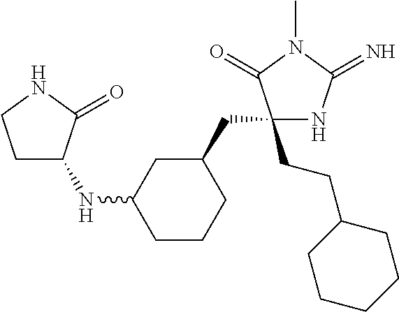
C1(CC2CC(NC3CCNC3=O)CCC2)(CCC2CCCCC2)NC(=N)N(C)C1=O
